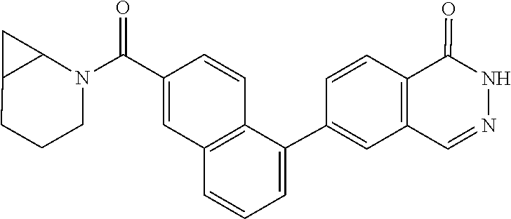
C12CCCN(C(C3=CC4=C(C=C3)C(C3=CC5=C(C=C3)C(=O)NN=C5)=CC=C4)=O)C1C2
